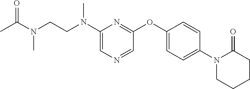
C1(N(CCN(C(C)=O)C)C)=CN=CC(OC2=CC=C(N3CCCCC3=O)C=C2)=N1
